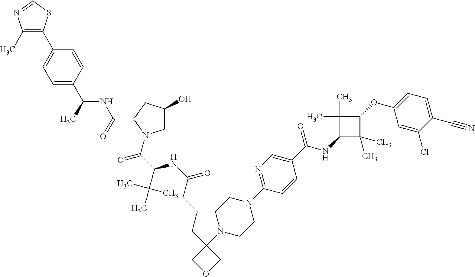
C1(C)=C(C2=CC=C(C(C)NC(C3N(C(C(C(C)(C)C)NC(=O)CCCC4(N5CCN(C6=NC=C(C(NC7C(C)(C)C(OC8=CC=C(C#N)C(Cl)=C8)C7(C)C)=O)C=C6)CC5)COC4)=O)CC(O)C3)=O)C=C2)SC=N1
